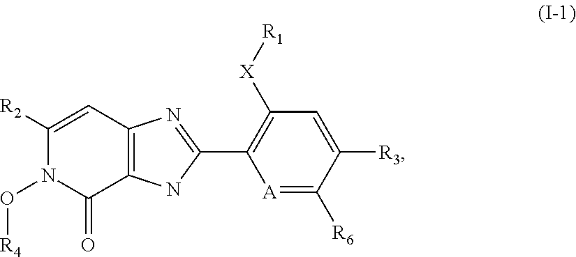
C1(=O)N(O[R4])C([R2])=CC2=C1NC(C1=C([X][R1])C=C([R3])C([R6])=[A]1)=N2
